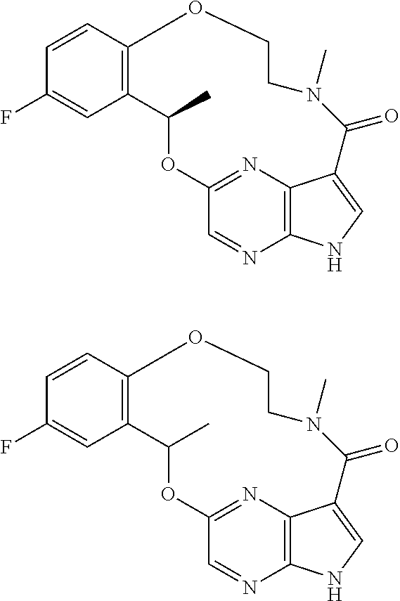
C12=C(C=CC(F)=C1)OCCN(C)C(=O)C1=CNC3=C1N=C(OC2C)C=N3.C12=C(C=CC(F)=C1)OCCN(C)C(=O)C1=CNC3=C1N=C(OC2C)C=N3
